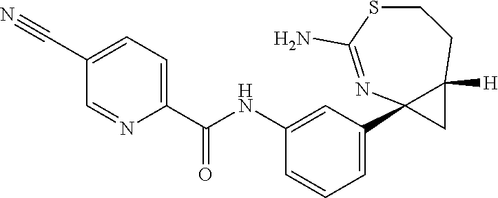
C1(C#N)=CC=C(C(NC2=CC(C34CC3([H])CCSC(N)=N4)=CC=C2)=O)N=C1
